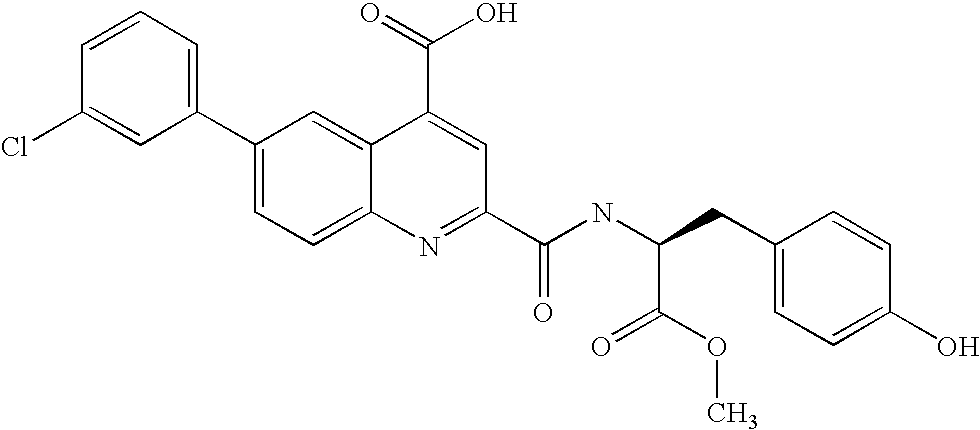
C1=CC(Cl)=CC(C2=CC=C3C(=C2)C(C(=O)O)=CC(C(NC(CC2=CC=C(O)C=C2)C(OC)=O)=O)=N3)=C1
